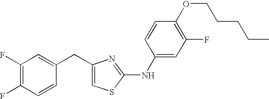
C1(CC2=CC(F)=C(F)C=C2)=CSC(NC2=CC(F)=C(OCCCCC)C=C2)=N1
